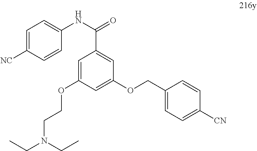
C1=C([NC])C=CC(NC(=O)C2=CC(OCC3=CC=C([CN])C=C3)=CC(OCCN(CC)CC)=C2)=C1
